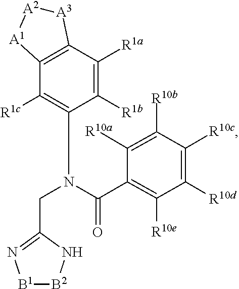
C1([R1c])=C(N(C(=O)C2=C([R10e])C([R10d])=C([R10c])C([R10b])=C2[R10a])CC2=N[B1][B2]N2)C([R1b])=C([R1a])C2=C1[A1][A2][A3]2
